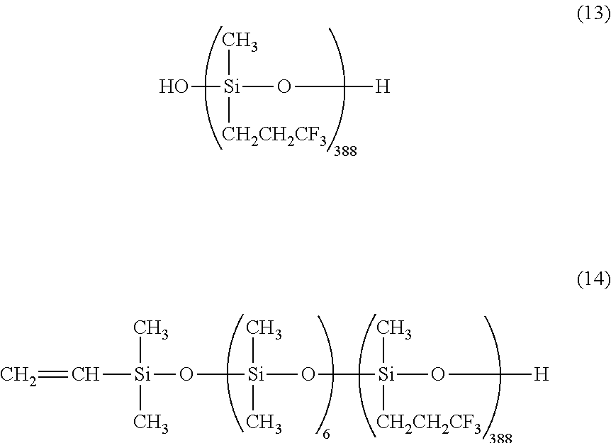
O[Si](O[H])(C)[CH2CH2CF3].C=C[Si](C)(C)O[Si](O[Si](O[H])(C)[CH2CH2CF3])(C)C
